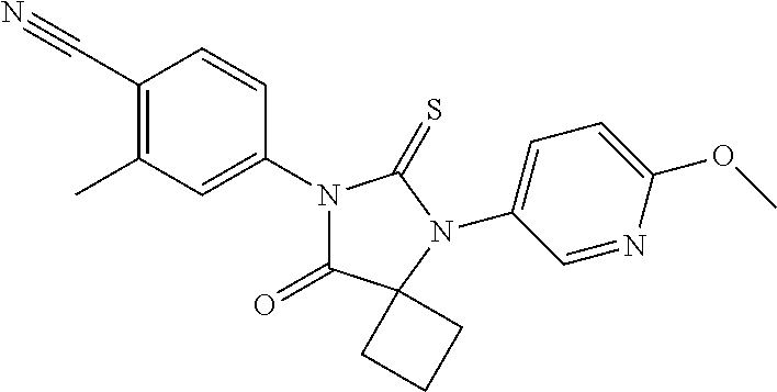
C1=C(N2C(=O)C3(N(C4=CC=C(OC)N=C4)C2=S)CCC3)C=CC(C#N)=C1C
